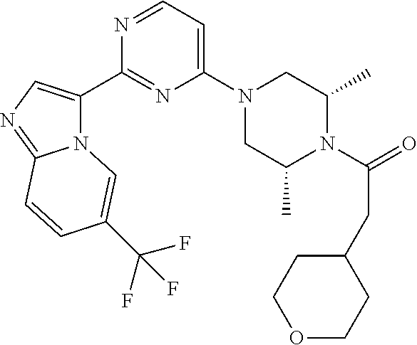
N12C(C3=NC(N4CC(C)N(C(=O)CC5CCOCC5)C(C)C4)=CC=N3)=CN=C1C=CC(C(F)(F)F)=C2
